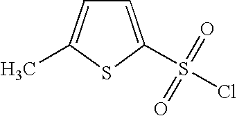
C1=C(S(=O)(=O)Cl)SC(C)=C1
